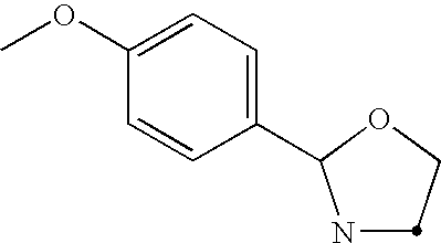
N1C(C2=CC=C(OC)C=C2)OCC1
